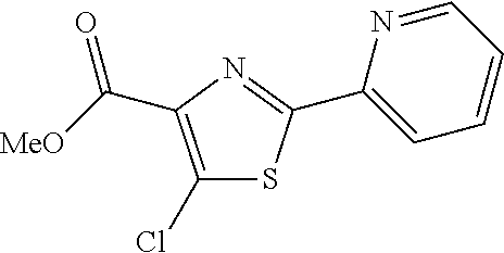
C(C1=C(Cl)SC(C2=CC=CC=N2)=N1)(=O)[MeO]
